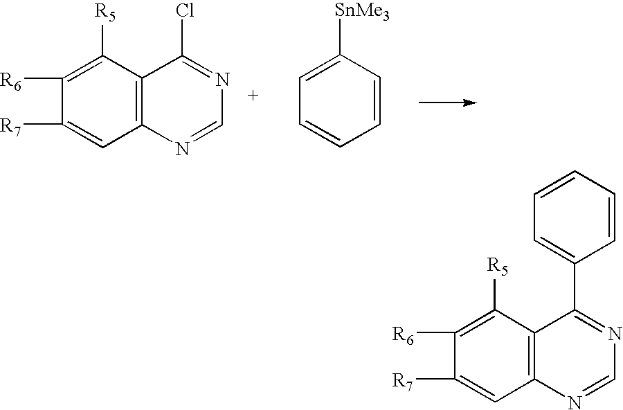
C12=C(C([R5])=C([R6])C([R7])=C1)C(Cl)=NC=N2.C1=CC([SnMe3])=CC=C1.C12=C(C([R5])=C([R6])C([R7])=C1)C(C1=CC=CC=C1)=NC=N2
